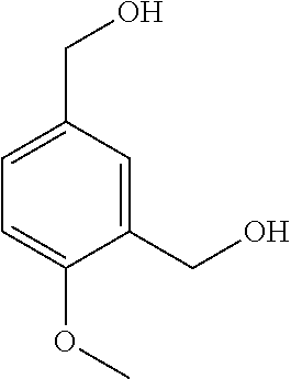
C1=C(CO)C=C(CO)C(OC)=C1
